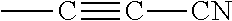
C(#C[CN])C
